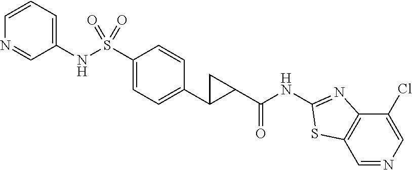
C1(NS(C2=CC=C(C3C(C(NC4=NC5=C(C=NC=C5Cl)S4)=O)C3)C=C2)(=O)=O)=CC=CN=C1
